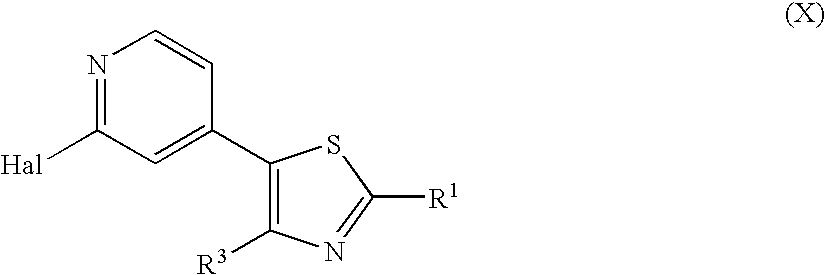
C1([Hal])=NC=CC(C2=C([R3])N=C([R1])S2)=C1
